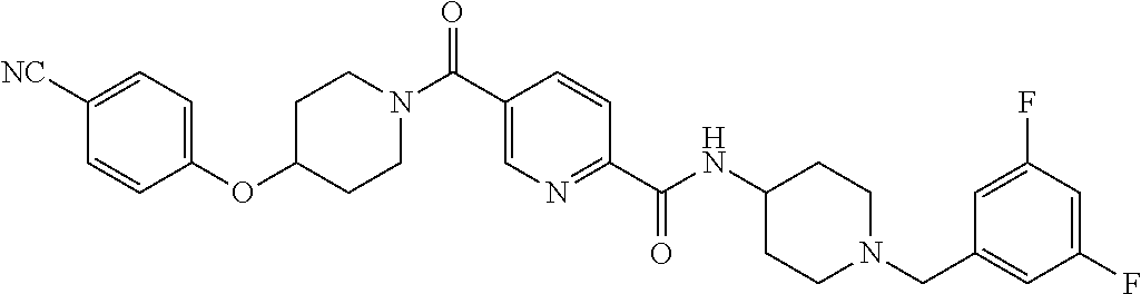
C1CN(C(C2=CN=C(C(=O)NC3CCN(CC4=CC(F)=CC(F)=C4)CC3)C=C2)=O)CCC1OC1=CC=C([NC])C=C1
